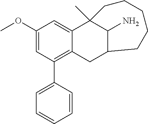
C1(OC)=CC(C2=CC=CC=C2)=C2C(=C1)C1(C)C(N)C(C2)CCCCC1
